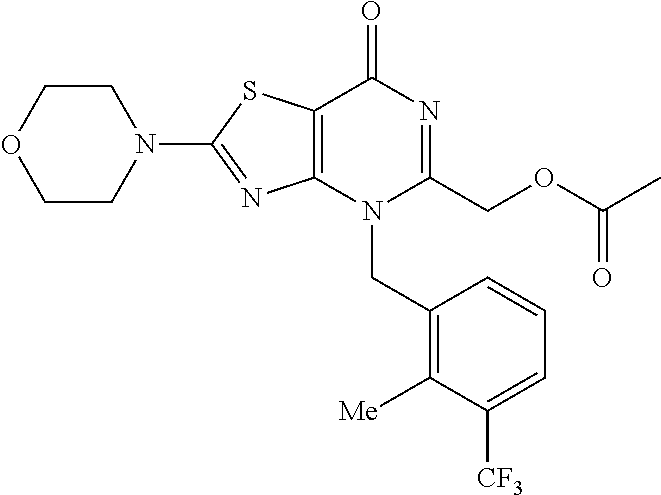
C1CN(C2=NC3=C(S2)C(=O)N=C(COC(C)=O)N3CC2=C([Me])C([CF3])=CC=C2)CCO1
